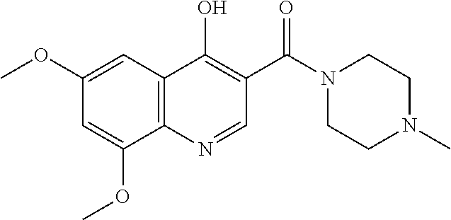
C1(OC)=CC2=C(C(OC)=C1)N=CC(C(N1CCN(C)CC1)=O)=C2O
